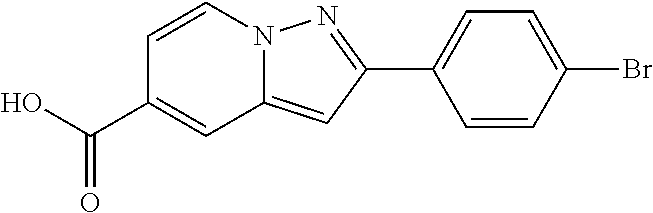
C1=CN2C(=CC(C3=CC=C(Br)C=C3)=N2)C=C1C(O)=O
